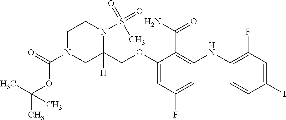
C(OC1=CC(F)=CC(NC2=C(F)C=C(I)C=C2)=C1C(N)=O)C1([H])N(S(=O)(=O)C)CCN(C(=O)OC(C)(C)C)C1
